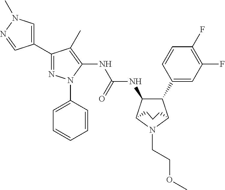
C1(C2=NN(C3=CC=CC=C3)C(NC(NC3C(C4=CC(F)=C(F)C=C4)C4N(CCOC)C3CCC4)=O)=C2C)=CN(C)N=C1
